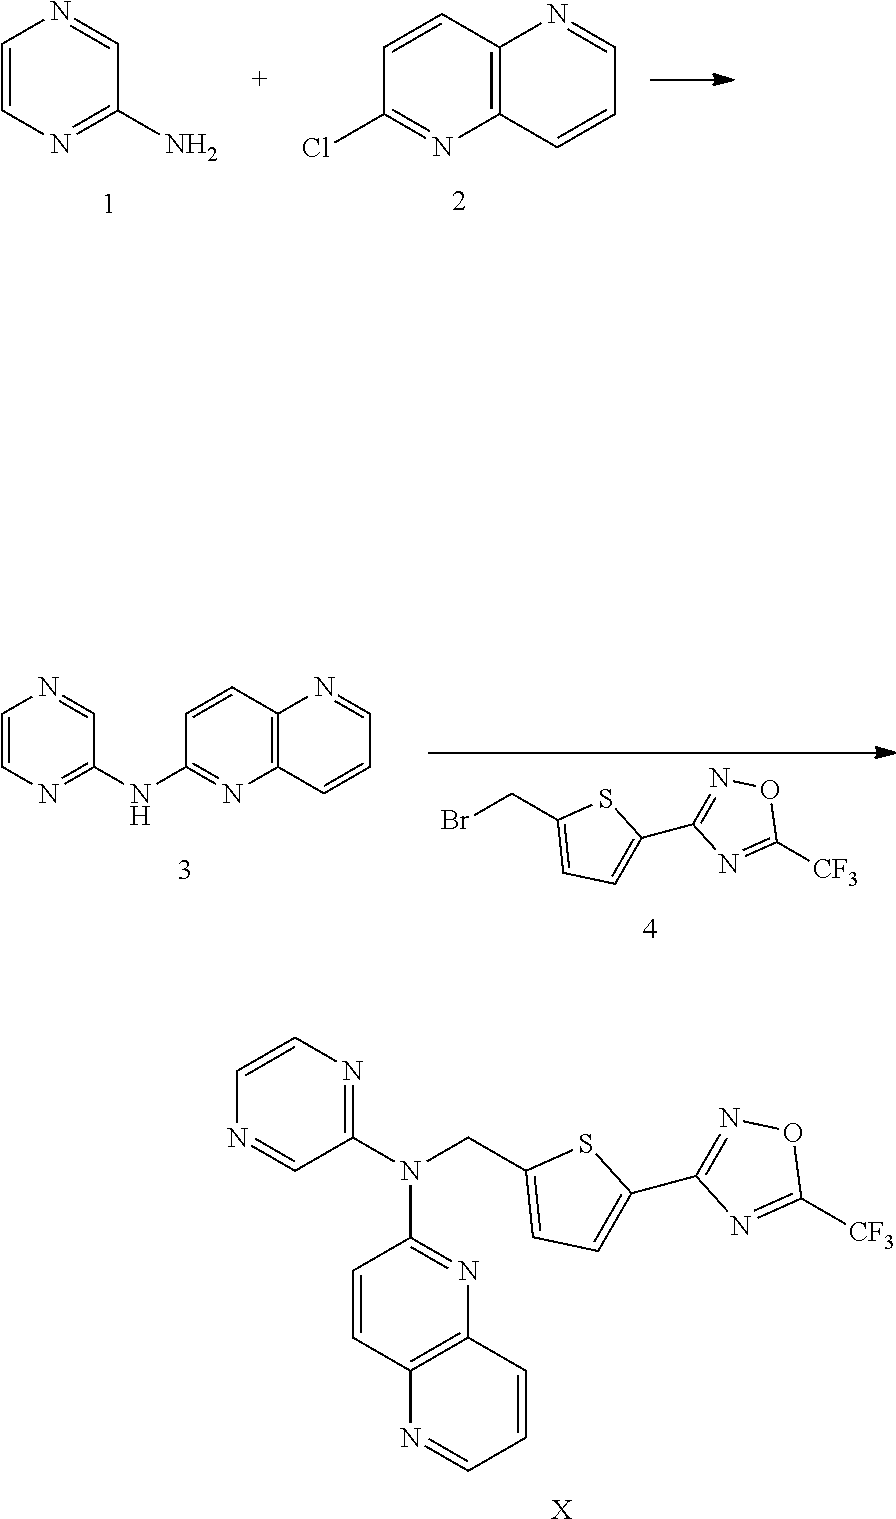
C1=CN=C(N)C=N1.C1(Cl)=NC2=C(C=C1)N=CC=C2.N1=C(N(CC2=CC=C(C3=NOC([CF3])=N3)S2)C2=NC3=C(C=C2)N=CC=C3)C=NC=C1.[X].BrCC1=CC=C(C2=NOC([CF3])=N2)S1.C1=CN=C(NC2=NC3=C(C=C2)N=CC=C3)C=N1
